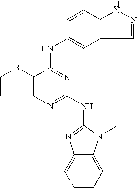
C12=C(C(NC3=CC4=C(C=C3)NN=C4)=NC(NC3=NC4=CC=CC=C4N3C)=N1)SC=C2
